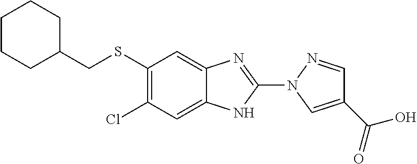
C1(SCC2CCCCC2)=C(Cl)C=C2C(=C1)N=C(N1N=CC(C(O)=O)=C1)N2
